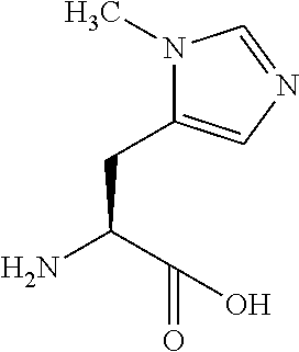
N1(C)C(CC(N)C(O)=O)=CN=C1
